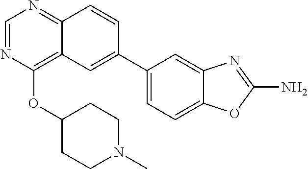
C1(C2=CC3=C(OC4CCN(C)CC4)N=CN=C3C=C2)=CC=C2C(=C1)N=C(N)O2
